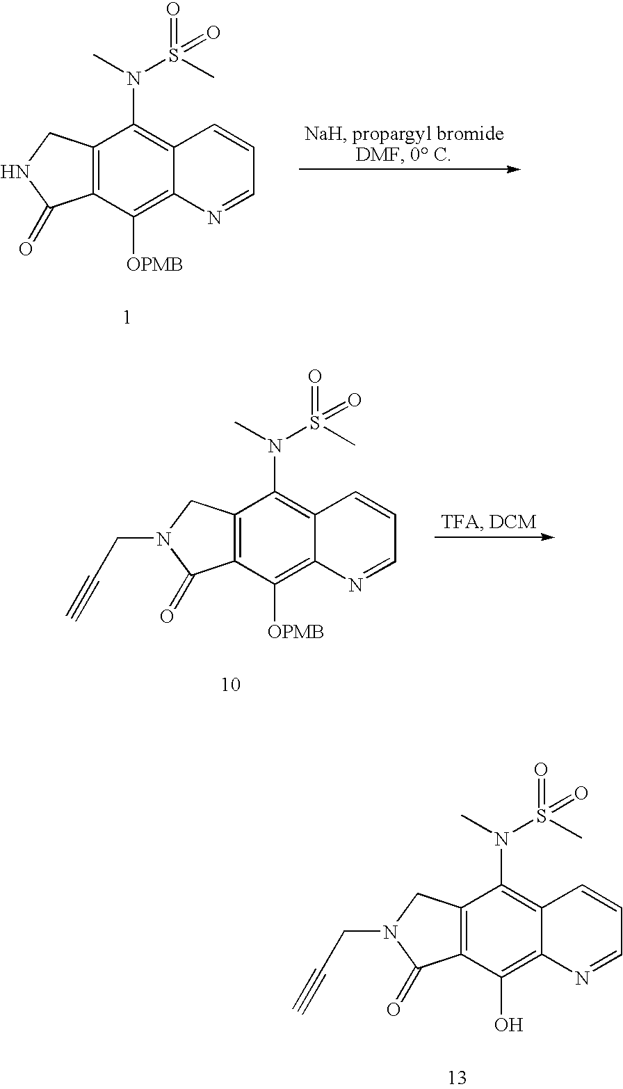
C(N1C(=O)C2=C(C1)C(N(C)S(C)(=O)=O)=C1C(=C2[OPMB])N=CC=C1)C#C.C(N1C(=O)C2=C(C1)C(N(C)S(C)(=O)=O)=C1C(=C2O)N=CC=C1)C#C.N1C(=O)C2=C(C1)C(N(C)S(C)(=O)=O)=C1C(=C2[OPMB])N=CC=C1
